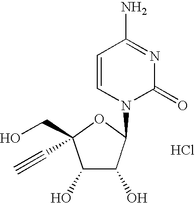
C1(O)C(O)C(N2C(=O)N=C(N)C=C2)OC1(CO)C#C.Cl
